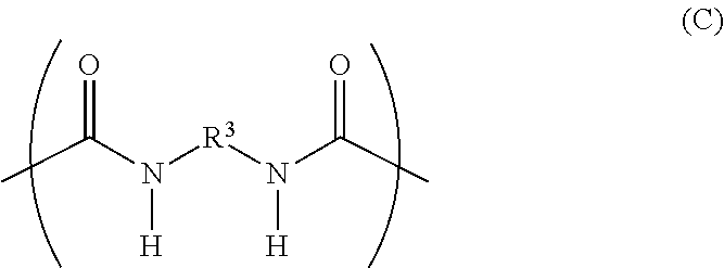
CC(N([R3]N(C(C)=O)[H])[H])=O
